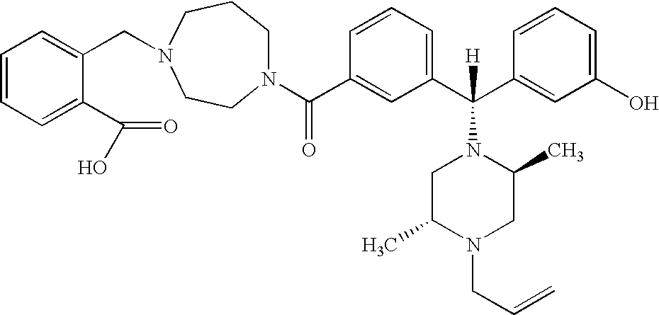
N1(C(C2=CC(C(C3=CC(O)=CC=C3)([H])N3CC(C)N(CC=C)CC3C)=CC=C2)=O)CCCN(CC2=CC=CC=C2C(=O)O)CC1
